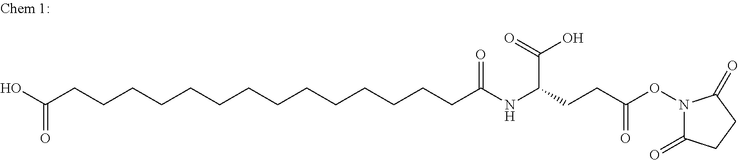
OC(CCCCCCCCCCCCCCC(NC(CCC(ON1C(=O)CCC1=O)=O)C(=O)O)=O)=O
